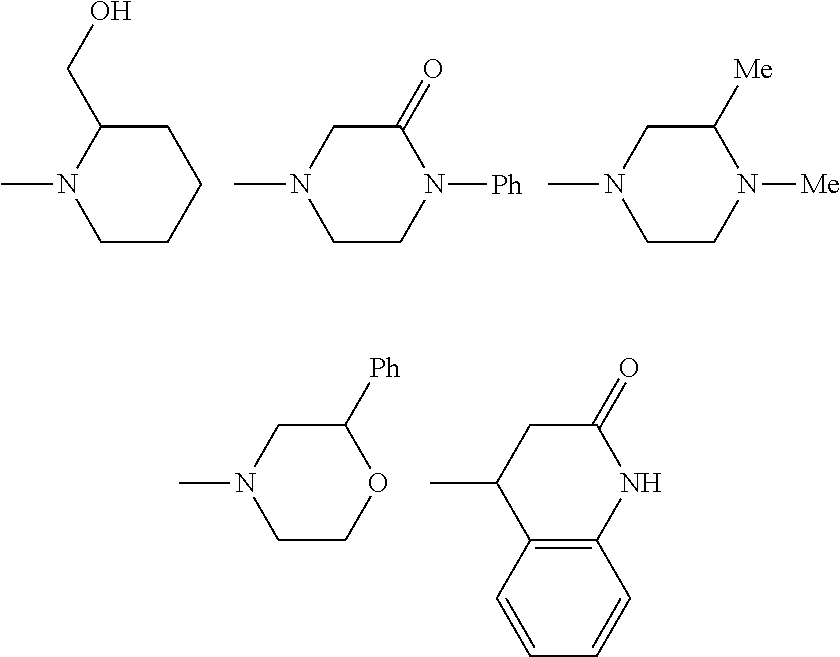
C1CCCC(CO)N1C.C1CN([Ph])C(=O)CN1C.C1CN([Me])C([Me])CN1C.C1COC([Ph])CN1C.C12=C(NC(=O)CC1C)C=CC=C2
